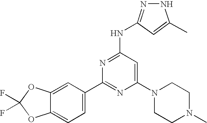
C1=C2C(=CC(C3=NC(N4CCN(C)CC4)=CC(NC4=NNC(C)=C4)=N3)=C1)OC(F)(F)O2
